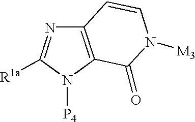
C12=C(N([P4])C([R1a])=N1)C(=O)N([M3])C=C2
